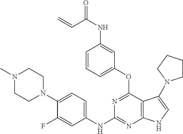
C1=C(F)C(N2CCN(C)CC2)=CC=C1NC1=NC2=C(C(OC3=CC=CC(NC(=O)C=C)=C3)=N1)C(N1CCCC1)=CN2
